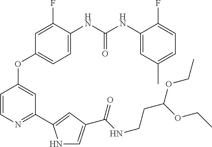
C1=C(NC(NC2=CC(C)=CC=C2F)=O)C(F)=CC(OC2=CC(C3=CC(C(NCCC(OCC)OCC)=O)=CN3)=NC=C2)=C1
